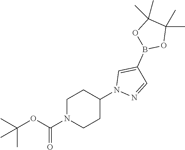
C1N(C(OC(C)(C)C)=O)CCC(N2N=CC(B3OC(C)(C)C(C)(C)O3)=C2)C1
